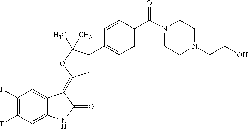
C1=C2C(=CC(F)=C1F)NC(=O)C2=C1C=C(C2=CC=C(C(N3CCN(CCO)CC3)=O)C=C2)C(C)(C)O1
